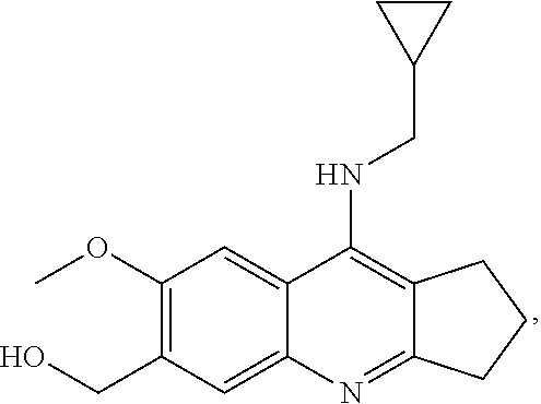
C12=C(NCC3CC3)C3=CC(OC)=C(CO)C=C3N=C1CCC2
